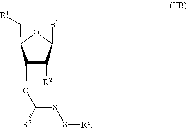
C1(C[R1])C(OC(SS[R8])[R7])C([R2])C([B1])O1
